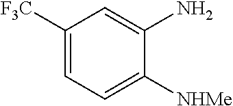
C1([F3C])=CC=C([NHMe])C(N)=C1
